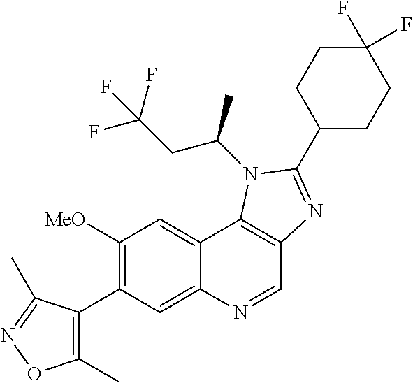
C1([MeO])=C(C2=C(C)ON=C2C)C=C2C(=C1)C1=C(C=N2)N=C(C2CCC(F)(F)CC2)N1C(CC(F)(F)F)C
